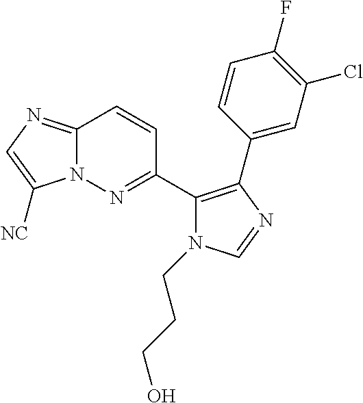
C12=NC=C([NC])N1N=C(C1=C(C3=CC(Cl)=C(F)C=C3)N=CN1CCCO)C=C2
